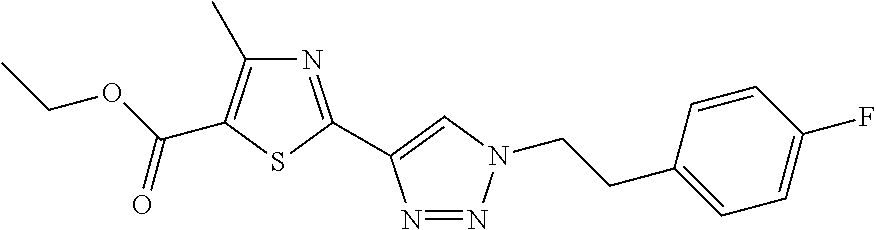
N1=C(C2=CN(CCC3=CC=C(F)C=C3)N=N2)SC(C(=O)OCC)=C1C
